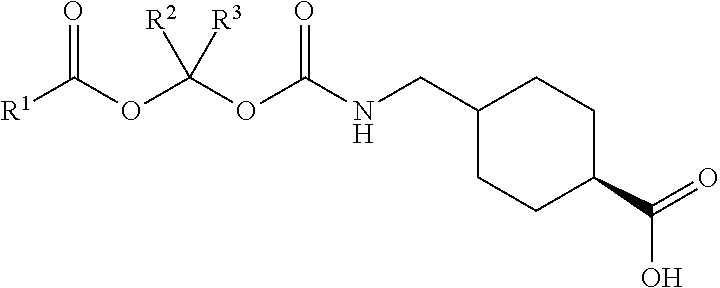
C1(CNC(OC(OC([R1])=O)([R2])[R3])=O)CCC(C(=O)O)CC1
